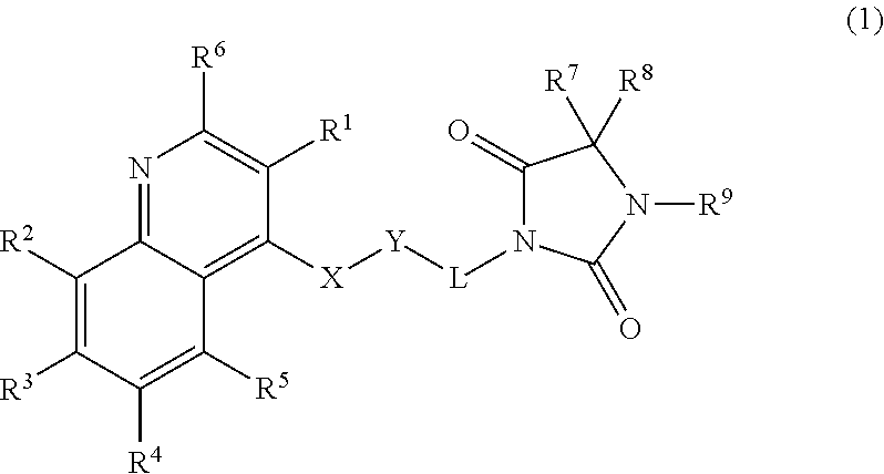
C1([R2])=C([R3])C([R4])=C([R5])C2=C([X][Y][L]N3C(=O)C([R8])([R7])N([R9])C3=O)C([R1])=C([R6])N=C12
